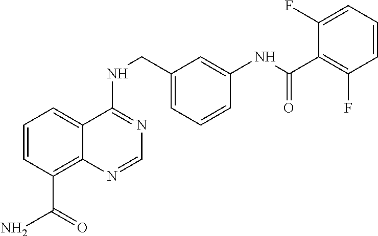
C1=CC(C(N)=O)=C2C(=C1)C(NCC1=CC=CC(NC(C3=C(F)C=CC=C3F)=O)=C1)=NC=N2
